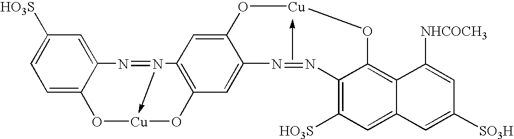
C1=C2C(=CC([HO3S])=C1)N=N1->[Cu](O2)OC2=C1C=C1C(=C2)N=NC2=C([HO3S])C=C3C(=C2O[Cu]O1)C([NHCOCH3])=CC([SO3H])=C3
